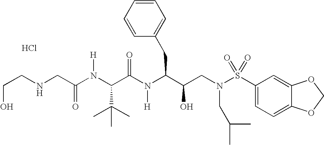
C(NCC(N(C(C(N(C(C(CN(S(C1=CC=C2C(=C1)OCO2)(=O)=O)CC(C)C)O)CC1=CC=CC=C1)[H])=O)C(C)(C)C)[H])=O)CO.Cl
